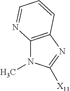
C12=C(N=C([X11])N1C)C=CC=N2
